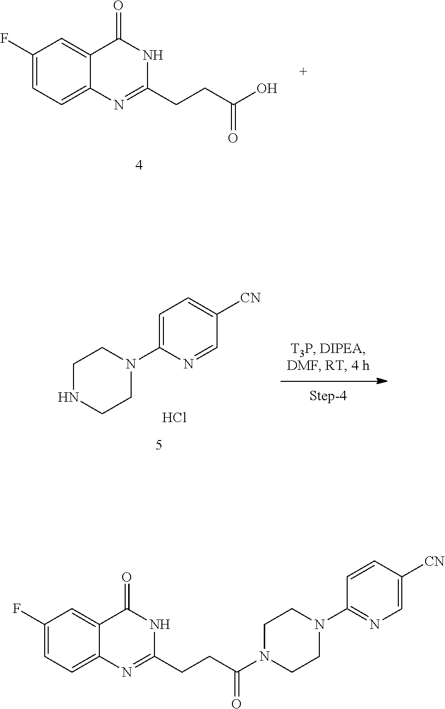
C1(F)=CC=C2C(=C1)C(=O)NC(CCC(O)=O)=N2.C1NCCN(C2=CC=C([CN])C=N2)C1.Cl.C1CN(C2=NC=C([CN])C=C2)CCN1C(CCC1=NC2=CC=C(F)C=C2C(=O)N1)=O
